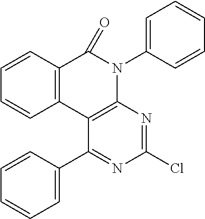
C12=C(C3=C(N(C4=CC=CC=C4)C1=O)N=C(Cl)N=C3C1=CC=CC=C1)C=CC=C2
